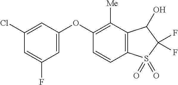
C1(Cl)=CC(OC2=C([Me])C3=C(C=C2)S(=O)(=O)C(F)(F)C3O)=CC(F)=C1
